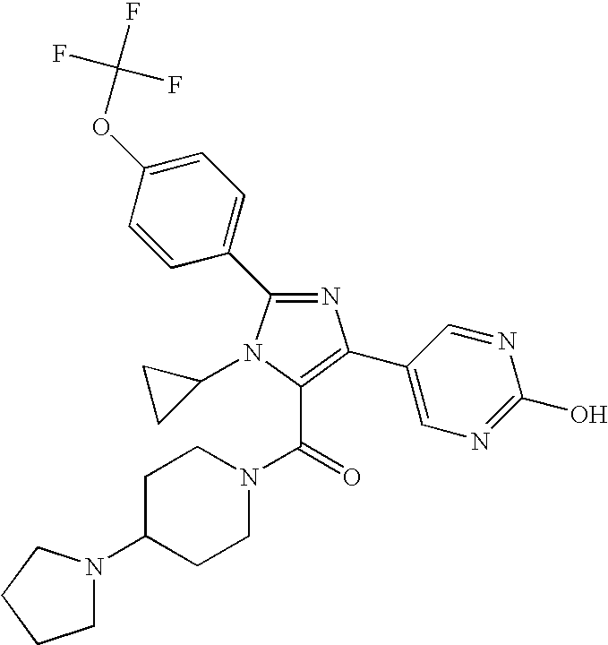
C1C(N2CCCC2)CCN(C(=O)C2=C(C3=CN=C(O)N=C3)N=C(C3=CC=C(OC(F)(F)F)C=C3)N2C2CC2)C1
